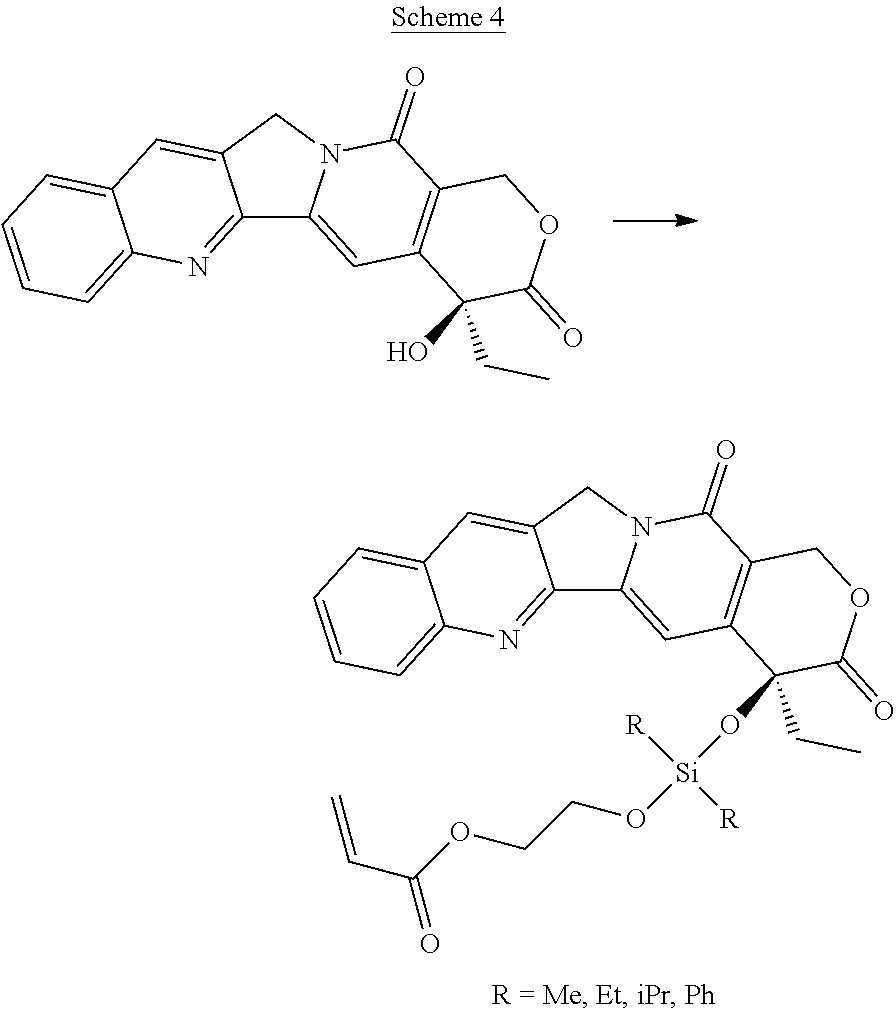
C12=CC=CC=C1N=C1C(=C2)CN2C1=CC1=C(C2=O)COC(=O)C1(CC)O.[Si]([R])([R])(OCCOC(C=C)=O)OC1(CC)C2=C(C(=O)N3C(=C2)C2=NC4=CC=CC=C4C=C2C3)COC1=O
